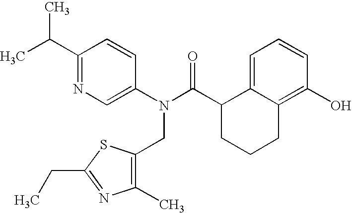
C1(C(C)C)=NC=C(N(C(C2CCCC3=C(O)C=CC=C23)=O)CC2=C(C)N=C(CC)S2)C=C1
